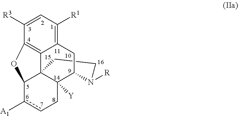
C1CN([R])C2C3([Y])C14C1=C(C([R3])=CC([R1])=C1C2)OC4c([A1])cC3
